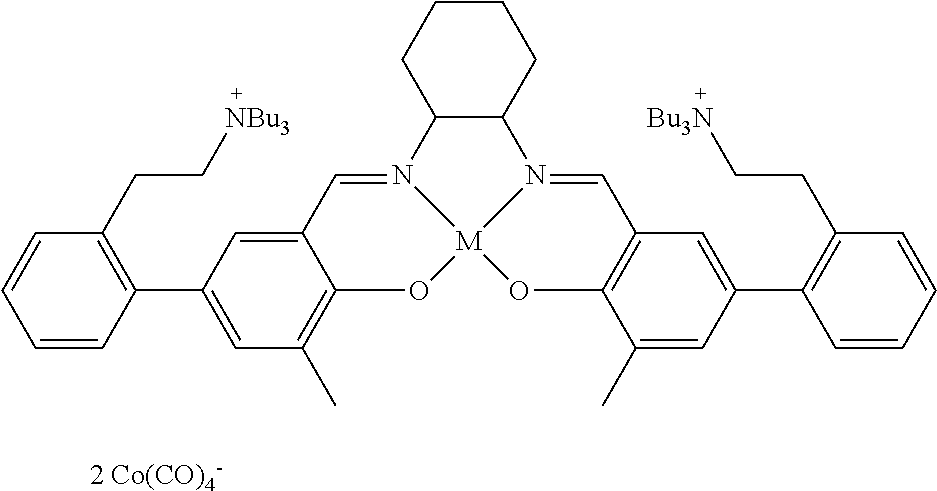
C12C(CCCC1)N1=CC3=C(O[M]14OC1=C(C)C=C(C5=C(CC[NBu3])C=CC=C5)C=C1C=N24)C(C)=CC(C1=C(CC[Bu3N])C=CC=C1)=C3.[2 Co(CO)4-]
